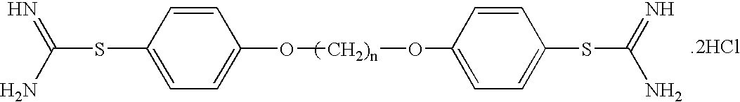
[.2HCl].C(SC1=CC=C(O[CH2)n]OC2=CC=C(SC(N)=N)C=C2)C=C1)(=N)N
